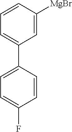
C1=C([MgBr])C=CC=C1C1=CC=C(F)C=C1
